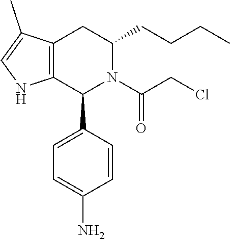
C12=C(CC(CCCC)N(C(CCl)=O)C1C1=CC=C(N)C=C1)C(C)=CN2
